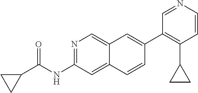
N1=C(NC(C2CC2)=O)C=C2C(=C1)C=C(C1=C(C3CC3)C=CN=C1)C=C2
